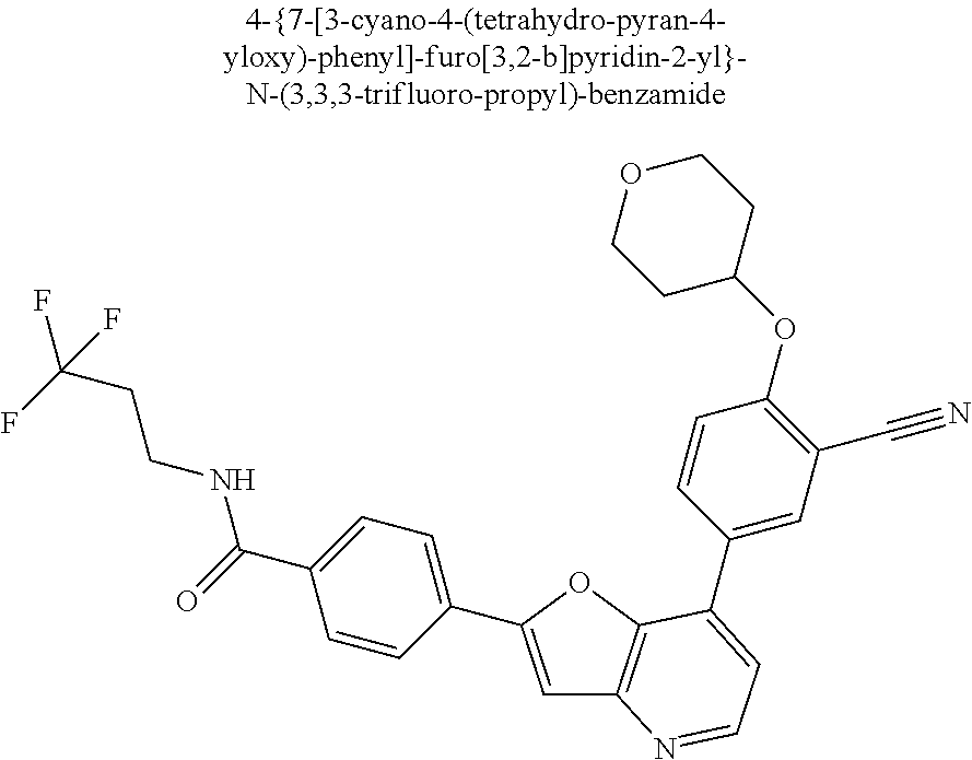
C1=C(C2=CC=C(C(=O)NCCC(F)(F)F)C=C2)OC2=C1N=CC=C2C1=CC(C#N)=C(OC2CCOCC2)C=C1
